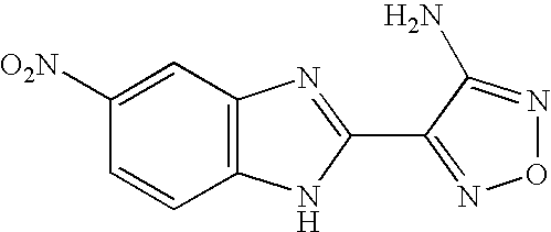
C1([O2N])=CC2=C(C=C1)NC(C1=NON=C1N)=N2
